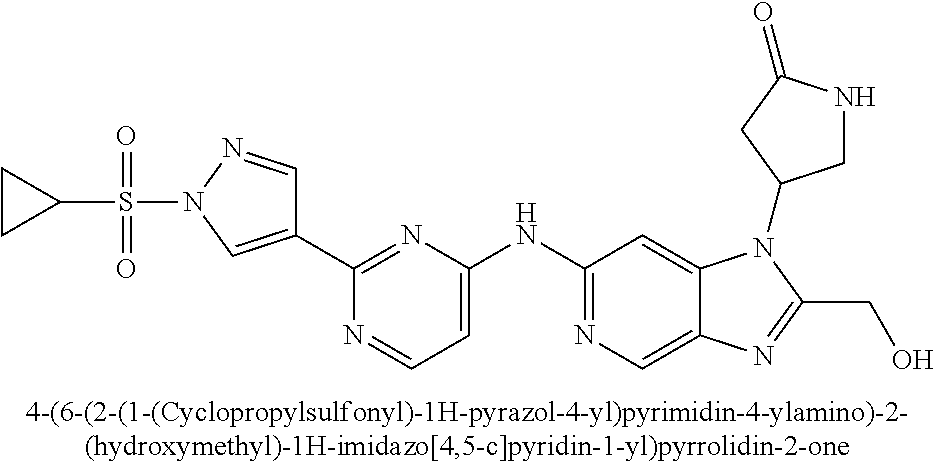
C(C1=NC2=CN=C(NC3=CC=NC(C4=CN(S(C5CC5)(=O)=O)N=C4)=N3)C=C2N1C1CNC(=O)C1)O
